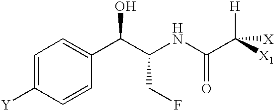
C1=C([Y])C=CC(C(C(NC(C([X1])([H])[X])=O)CF)O)=C1
